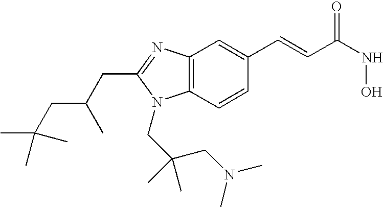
C12=C(N=C(CC(CC(C)(C)C)C)N1CC(CN(C)C)(C)C)C=C(C=CC(NO)=O)C=C2
